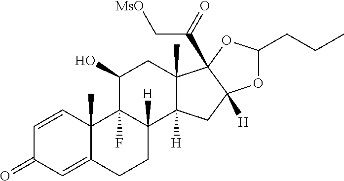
C1=CC2(C)C(=CC1=O)CCC1([H])C2(F)C(O)CC2(C)C1([H])CC1([H])C2(C(=O)C[MsO])OC(CCC)O1
